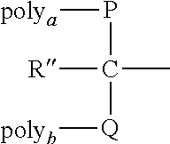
P(C(C)([R])[Q][polyb])[polya]
